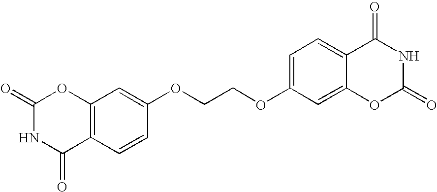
C12=C(C=CC(OCCOC3=CC=C4C(=C3)OC(=O)NC4=O)=C1)C(=O)NC(=O)O2
